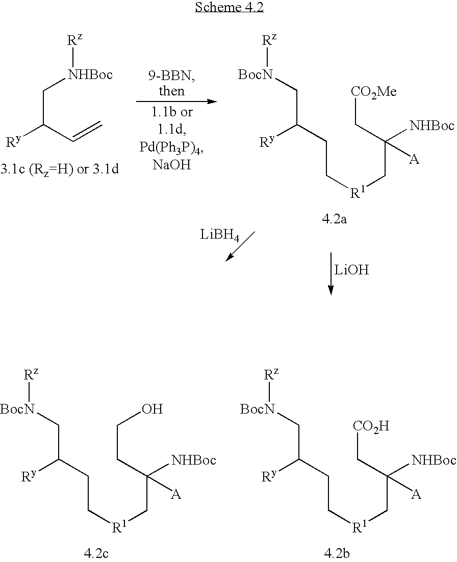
[BocN](CC(CC[R1]CC([NHBoc])(C[CO2Me])[A])[Ry])[Rz].C(C(C=C)[Ry])[NHBoc][Rz].[LiOH].[LiBH4].[BocN](CC(CC[R1]CC([NHBoc])(C[CO2H])[A])[Ry])[Rz].[BocN](CC(CC[R1]CC([NHBoc])(CCO)[A])[Ry])[Rz]
